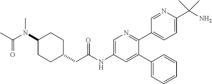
C1(N(C(C)=O)C)CCC(CC(NC2=CN=C(C3=CC=C(C(N)(C)C)N=C3)C(C3=CC=CC=C3)=C2)=O)CC1
